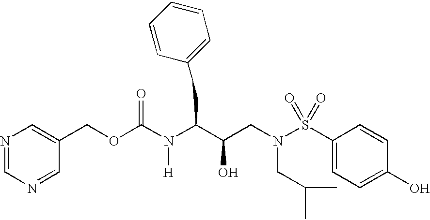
N1=CN=CC(COC(N(C(C(CN(S(C2=CC=C(O)C=C2)(=O)=O)CC(C)C)O)CC2=CC=CC=C2)[H])=O)=C1
